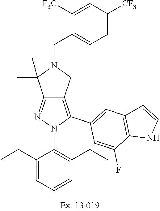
C12=NN(C3=C(CC)C=CC=C3CC)C(C3=CC4=C(C(F)=C3)NC=C4)=C1CN(CC1=CC=C([CF3])C=C1[F3C])C2(C)C
